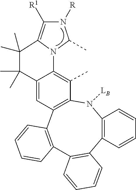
C12=C(N([LB])C3=C(C4=C(C=CC=C4)C4=C1C=CC=C4)C=C1C(=C3C)N3C(C)N([R])C([R1])=C3C(C)(C)C1(C)C)C=CC=C2
